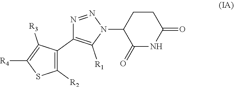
C1(=O)C(N2C([R1])=C(C3=C([R2])SC([R4])=C3[R3])N=N2)CCC(=O)N1
